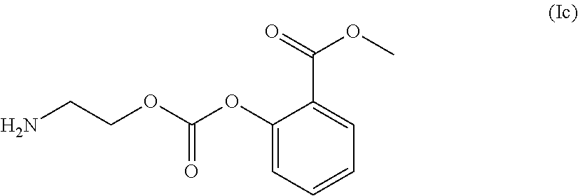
C1(OC(OCCN)=O)=CC=CC=C1C(=O)OC
